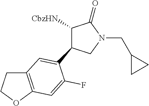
C1([CbzHN])C(=O)N(CC2CC2)CC1C1=CC2=C(OCC2)C=C1F
